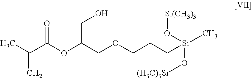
CC(C(OC(COCCC[Si](O[(H3C)3Si])(C)O[Si(CH3)3])CO)=O)=C
